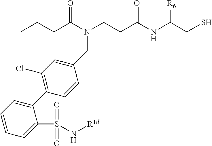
CCCC(N(CCC(NC(CS)[R6])=O)CC1=CC(Cl)=C(C2=CC=CC=C2S(N[R1d])(=O)=O)C=C1)=O
